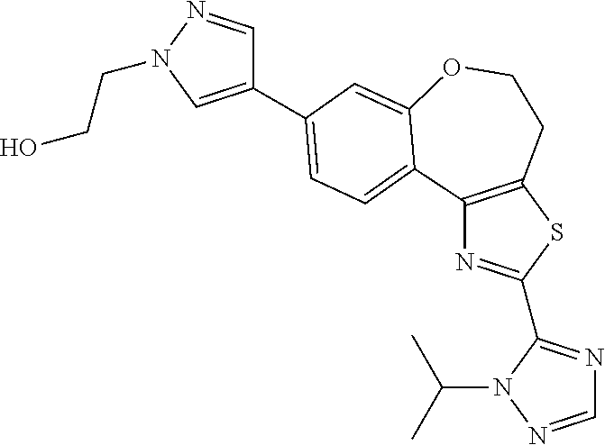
C1=NN(C(C)C)C(C2=NC3=C(S2)CCOC2=CC(C4=CN(CCO)N=C4)=CC=C32)=N1
